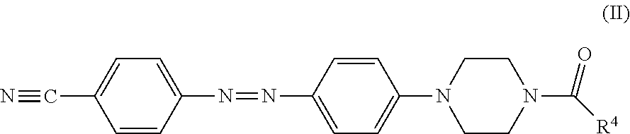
C1=CC(N=NC2=CC=C(N3CCN(C([R4])=O)CC3)C=C2)=CC=C1C#N
